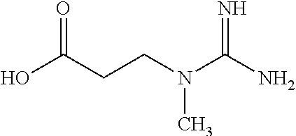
OC(CCN(C(N)=N)C)=O
